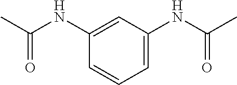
C1=C(NC(C)=O)C=CC=C1NC(C)=O
